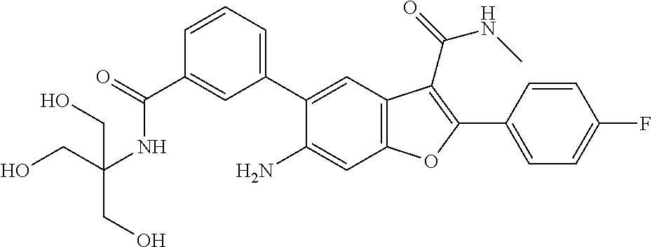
C1(C(=O)NC(CO)(CO)CO)=CC(C2=CC3=C(C=C2N)OC(C2=CC=C(F)C=C2)=C3C(=O)NC)=CC=C1
